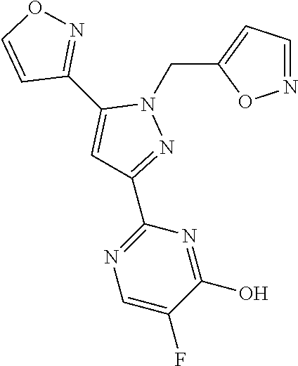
C1(CN2C(C3=NOC=C3)=CC(C3=NC=C(F)C(O)=N3)=N2)=CC=NO1
